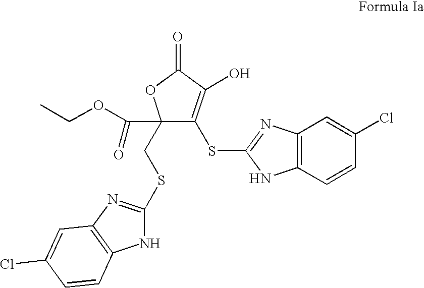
C1(C(OCC)=O)(CSC2=NC3=C(N2)C=CC(Cl)=C3)C(SC2=NC3=C(N2)C=CC(Cl)=C3)=C(O)C(=O)O1
